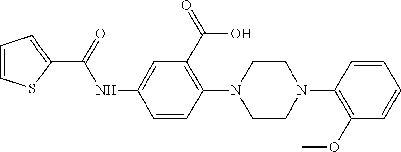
C1=CC=CC(OC)=C1N1CCN(C2=C(C(=O)O)C=C(NC(C3=CC=CS3)=O)C=C2)CC1
